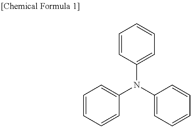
C1(N(C2=CC=CC=C2)C2=CC=CC=C2)=CC=CC=C1
